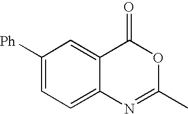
C1([Ph])=CC=C2C(=C1)C(=O)OC(C)=N2
